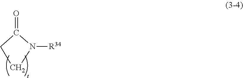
C1N([R34])C(=O)C1
